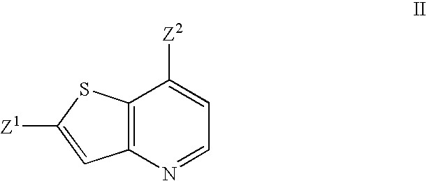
C12=C(N=CC=C1[Z2])C=C([Z1])S2
